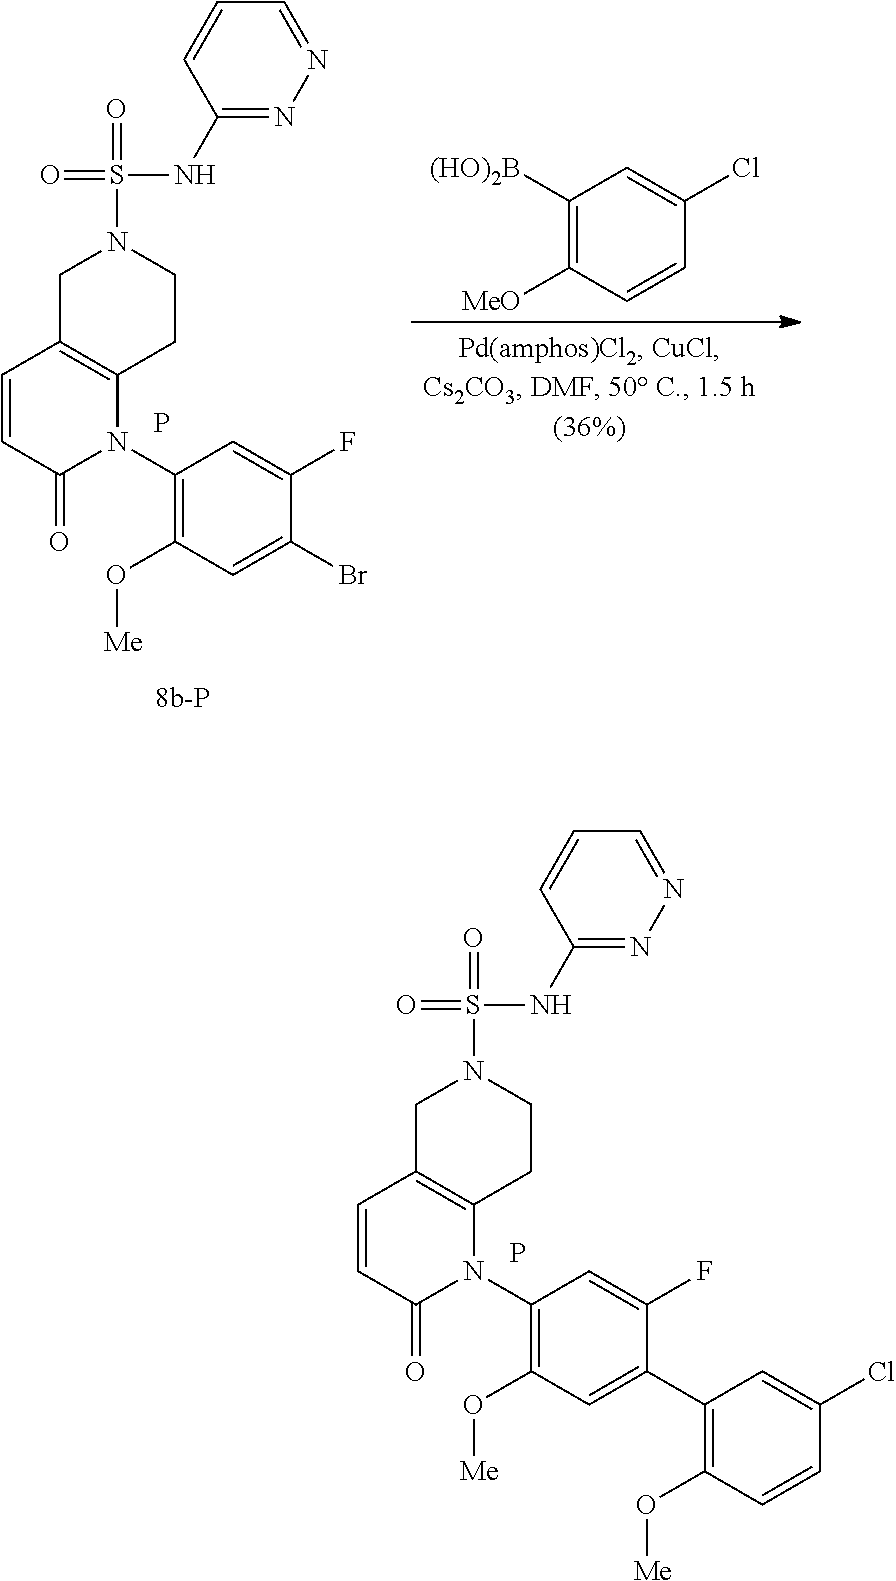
P.C1(N2C3=C(C=CC2=O)CN(S(NC2=NN=CC=C2)(=O)=O)CC3)=C(O[Me])C=C(C2=C(O[Me])C=CC(Cl)=C2)C(F)=C1.C1(N2C3=C(C=CC2=O)CN(S(NC2=NN=CC=C2)(=O)=O)CC3)=C(O[Me])C=C(Br)C(F)=C1.P.C1([(HO)2B])=C([MeO])C=CC(Cl)=C1
